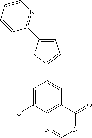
C1(C2=CC3=C(C(O)=C2)N=CNC3=O)=CC=C(C2=NC=CC=C2)S1
